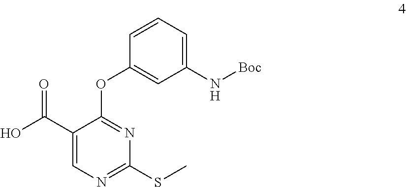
OC(C1=CN=C(SC)N=C1OC1=CC(N[Boc])=CC=C1)=O
